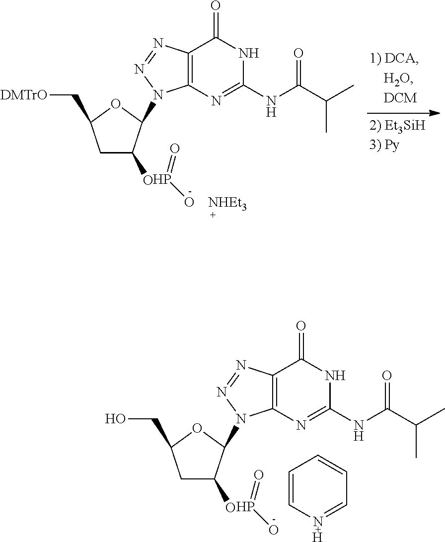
C1C(O)C(N2C3=C(C(=O)NC(NC(C(C)C)=O)=N3)N=N2)OC1C[DMTrO].P(=O)O.[NHEt3].C1C(O)C(N2C3=C(C(=O)NC(NC(C(C)C)=O)=N3)N=N2)OC1CO.P(=O)O.C1=CN=CC=C1.[H]
